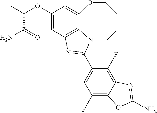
C12=C3C=C(OC(C)C(=O)N)C=C1OCCCCN2C(C1=CC(F)=C2C(=C1F)N=C(N)O2)=N3
